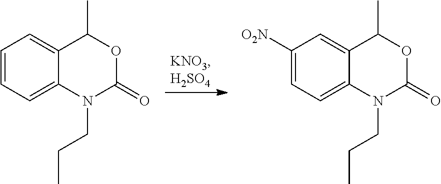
C1=CC=C2C(=C1)C(C)OC(=O)N2CCC.C1([O2N])=CC=C2C(=C1)C(C)OC(=O)N2CCC
